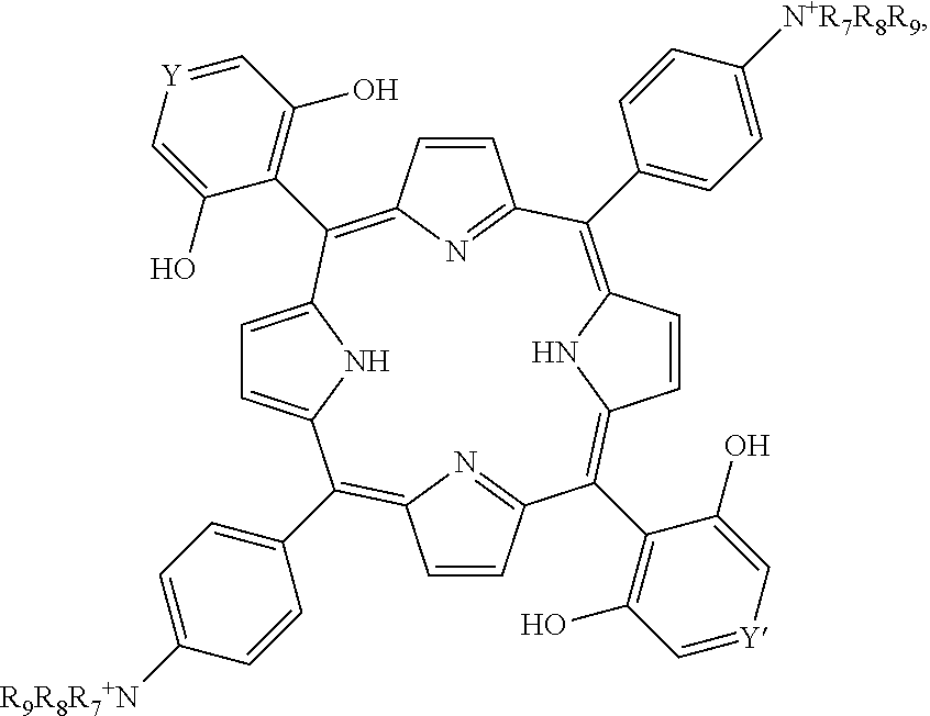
C1(C2=C(O)C=[Y]C=C2O)=C2N=C(C=C2)C(C2=CC=C([N+R7R8R9])C=C2)=C2NC(=C(C3=C(O)C=[Y]C=C3O)C3=NC(=C(C4=CC=C([R9R8R7+N])C=C4)C4=CC=C1N4)C=C3)C=C2
